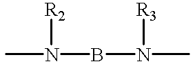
CN(BN(C)[R3])[R2]
